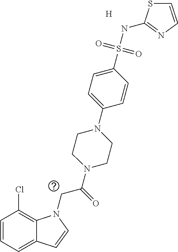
[H].C1=CC=C2C(=C1Cl)N(CC(N1CCN(C3=CC=C(S(NC4=NC=CS4)(=O)=O)C=C3)CC1)=O)C=C2
